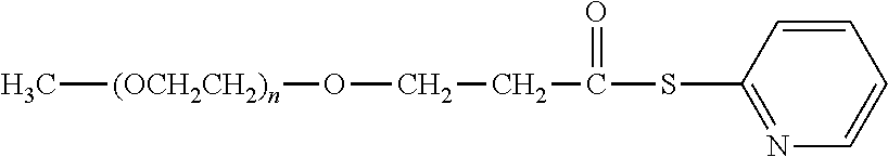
C(O[(OCH2CH2)n]C)CC(SC1=NC=CC=C1)=O
